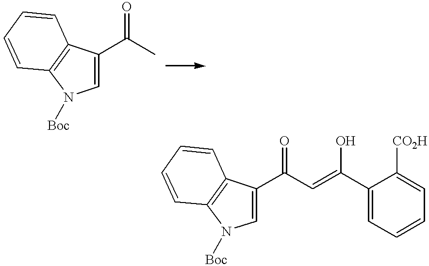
C1(C(C)=O)=CN([Boc])C2=C1C=CC=C2.C1(C(C=C(C2=CC=CC=C2[CO2H])O)=O)=CN([Boc])C2=C1C=CC=C2
